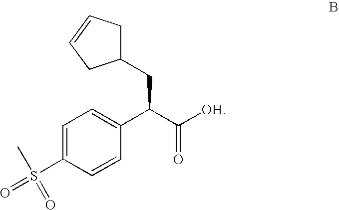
O=S(C1=CC=C(C(C([OH])=O)CC2CC=CC2)C=C1)(C)=O
